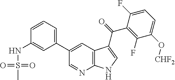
C1(C2=CC3=C(N=C2)NC=C3C(=O)C2=C(F)C(O[CHF2])=CC=C2F)=CC=CC(NS(C)(=O)=O)=C1
